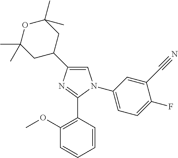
C1=C(C2CC(C)(C)OC(C)(C)C2)N=C(C2=C(OC)C=CC=C2)N1C1=CC=C(F)C(C#N)=C1
